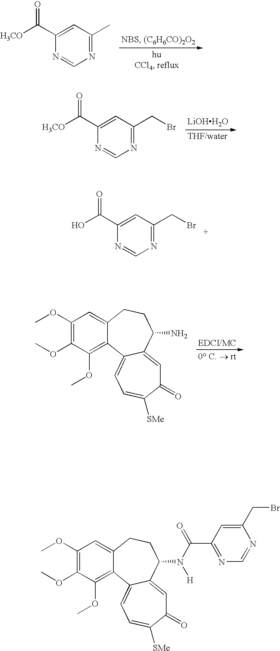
[H3CO]C(C1=CC(C)=NC=N1)=O.[LiOHH2O].[H3CO]C(C1=CC(CBr)=NC=N1)=O.OC(C1=CC(CBr)=NC=N1)=O.COC1=C(OC)C(OC)=C2C(=C1)CCC(N)C1=CC(=O)C([SMe])=CC=C21.COC1=C(OC)C(OC)=C2C(=C1)CCC(N(C(C1=NC=NC(CBr)=C1)=O)[H])C1=CC(=O)C([SMe])=CC=C21
